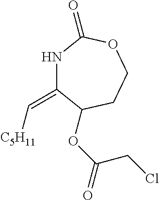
N1C(=C[C5H11])C(OC(CCl)=O)CCOC1=O
